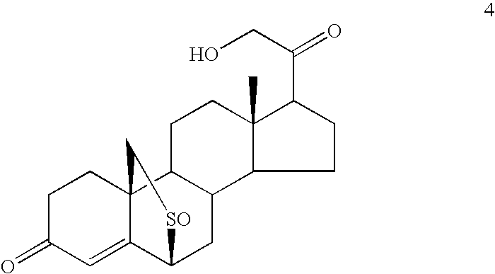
C1C(=O)C=C2C3(C1)C1C(CC2[SO]C3)C2C(C)(CC1)C(C(CO)=O)CC2
